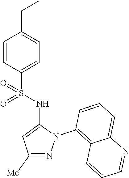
C1=CC(S(NC2=CC([Me])=NN2C2=C3C(=CC=C2)N=CC=C3)(=O)=O)=CC=C1CC
